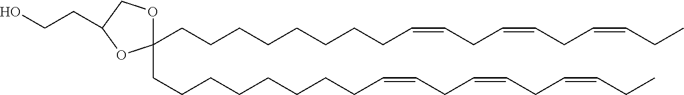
OCCC1COC(CCCCCCCCC=CCC=CCC=CCC)(CCCCCCCCC=CCC=CCC=CCC)O1
